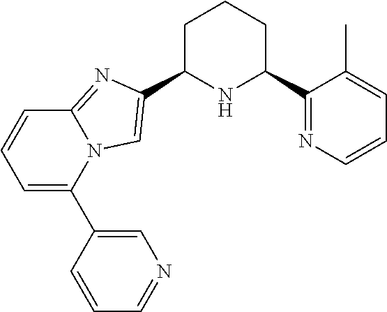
C1C(C2=CN3C(=N2)C=CC=C3C2=CN=CC=C2)NC(C2=NC=CC=C2C)CC1
